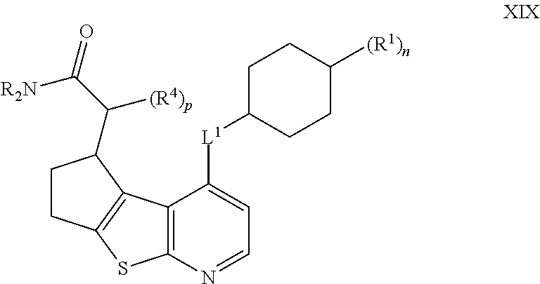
C1([L1]C2=CC=NC3=C2C2=C(S3)CCC2C(C([R2N])=O)[(R4)p])CCC([(R1)n])CC1
